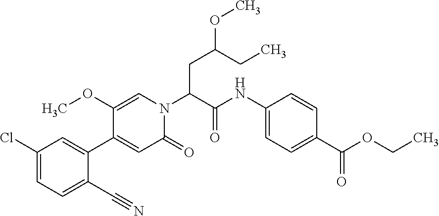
C1=C(C2=CC(Cl)=CC=C2C#N)C(OC)=CN(C(C(NC2=CC=C(C(OCC)=O)C=C2)=O)CC(OC)CC)C1=O
